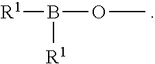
[R1]B(OC)[R1]
